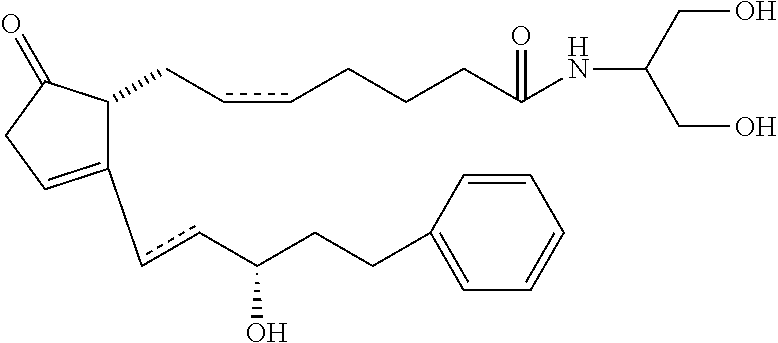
C1(ccC(CCC2=CC=CC=C2)O)=CCC(=O)C1CccCCCC(NC(CO)CO)=O
